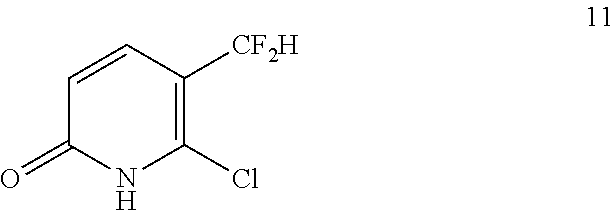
C1=CC([CF2H])=C(Cl)NC1=O
